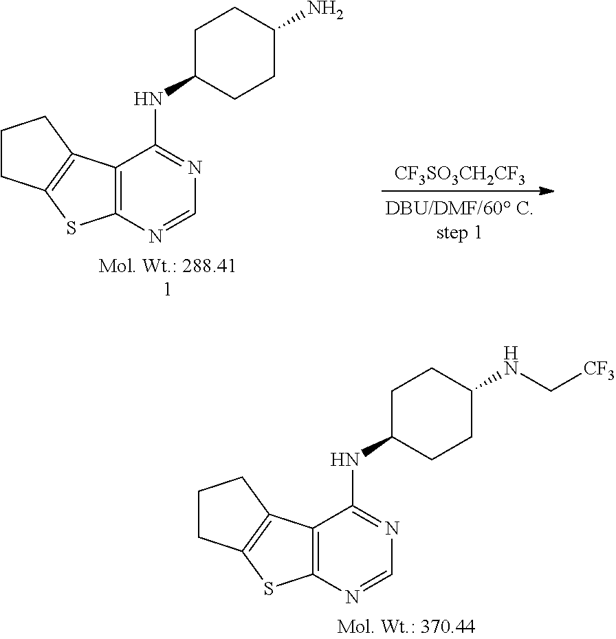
C12=C(N=CN=C1NC1CCC(NC[CF3])CC1)SC1=C2CCC1.C12=C(N=CN=C1NC1CCC(N)CC1)SC1=C2CCC1.[CF3SO3CH2CF3]
